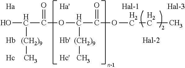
OC([(CH2)9]C)C(=O)OC(C(=O)OCCC)[(CH2)9]C
